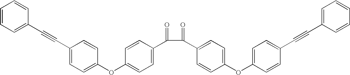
C1=CC=C(C#CC2=CC=C(OC3=CC=C(C(=O)C(C4=CC=C(OC5=CC=C(C#CC6=CC=CC=C6)C=C5)C=C4)=O)C=C3)C=C2)C=C1
